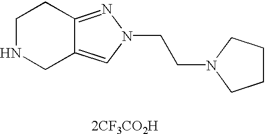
C1NCC2=CN(CCN3CCCC3)N=C2C1
